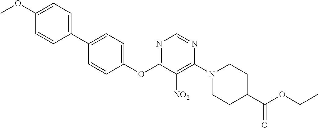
C1(OC2=NC=NC(N3CCC(C(OCC)=O)CC3)=C2[NO2])=CC=C(C2=CC=C(OC)C=C2)C=C1
